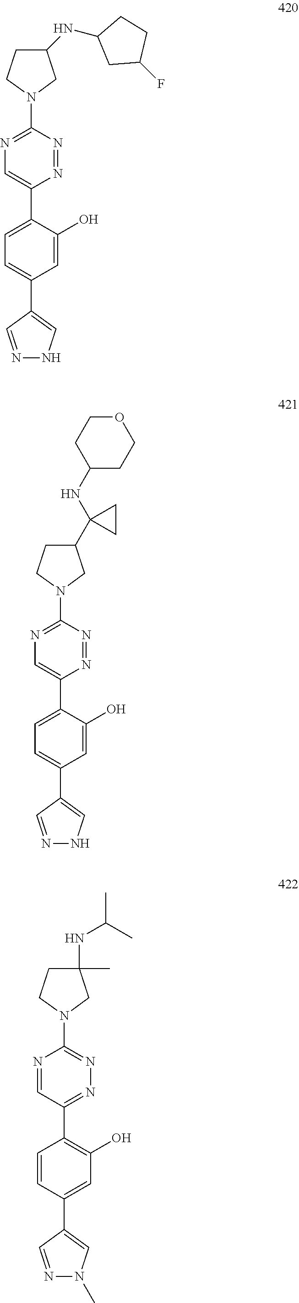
N1=NC(N2CC(NC3CC(F)CC3)CC2)=NC=C1C1=CC=C(C2=CNN=C2)C=C1O.N1=NC(N2CC(C3(NC4CCOCC4)CC3)CC2)=NC=C1C1=CC=C(C2=CNN=C2)C=C1O.N1=C(C2=C(O)C=C(C3=CN(C)N=C3)C=C2)C=NC(N2CC(C)(NC(C)C)CC2)=N1
